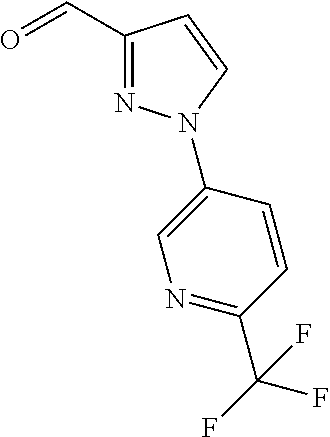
N1=C(C(F)(F)F)C=CC(N2N=C(C=O)C=C2)=C1
